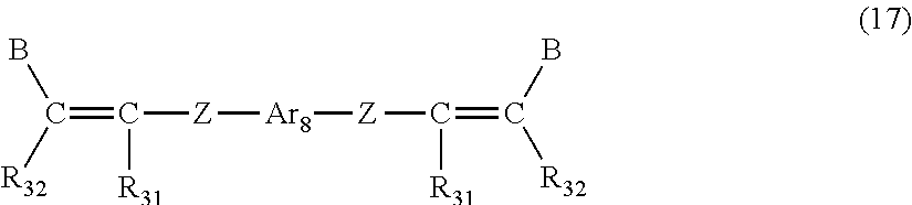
C(=C([Z][Ar8][Z]C(=C(B)[R32])[R31])[R31])([R32])B
